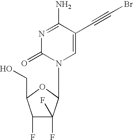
C1=C(C#CBr)C(N)=NC(=O)N1C1C(F)(F)C(F)C(CO)O1
